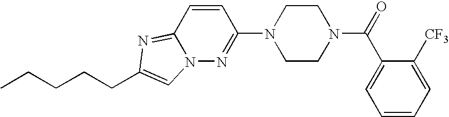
C1=CC(N2CCN(C(=O)C3=CC=CC=C3[CF3])CC2)=NN2C1=NC(CCCCC)=C2
